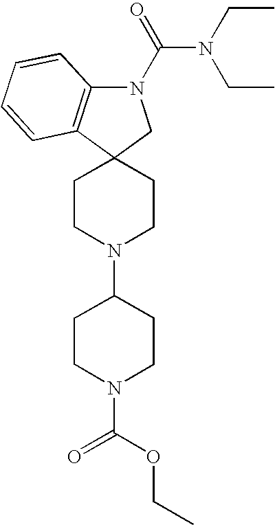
C1CN(C2CCN(C(=O)OCC)CC2)CCC12C1=C(N(C(=O)N(CC)CC)C2)C=CC=C1
